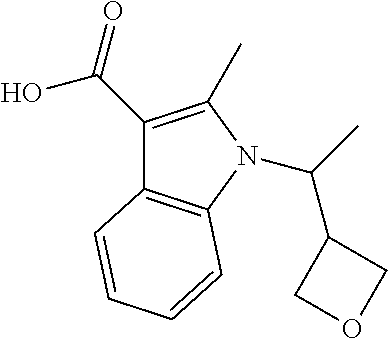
C1(C(C)N2C3=C(C(C(=O)O)=C2C)C=CC=C3)COC1
